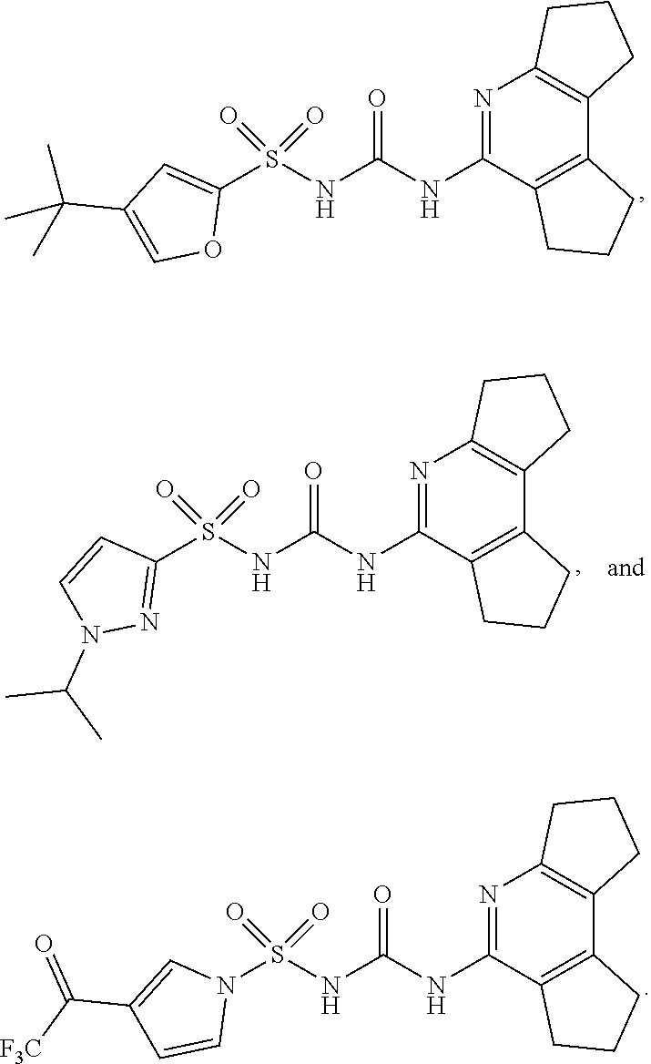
N1=C(NC(NS(C2=CC(C(C)(C)C)=CO2)(=O)=O)=O)C2=C(C3=C1CCC3)CCC2.N1=C(NC(NS(N2C=C(C([F3C])=O)C=C2)(=O)=O)=O)C2=C(C3=C1CCC3)CCC2.N1=C(NC(NS(C2=NN(C(C)C)C=C2)(=O)=O)=O)C2=C(C3=C1CCC3)CCC2
